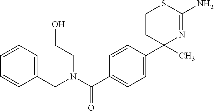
C1(CN(C(C2=CC=C(C3(C)N=C(N)SCC3)C=C2)=O)CCO)=CC=CC=C1
